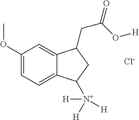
C1(OC)=CC=C2C(=C1)C(CC(O[H])=O)CC2[N+]([H])([H])[H].[Cl-]
